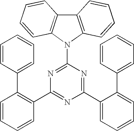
C1(C2=C(C3=CC=CC=C3)C=CC=C2)=NC(C2=CC=CC=C2C2=CC=CC=C2)=NC(N2C3=C(C4=C2C=CC=C4)C=CC=C3)=N1
